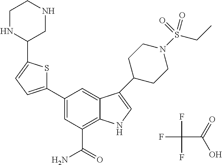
FC(C(=O)O)(F)F.C1(C2=CC(C(=O)N)=C3C(=C2)C(C2CCN(S(CC)(=O)=O)CC2)=CN3)=CC=C(C2CNCCN2)S1
